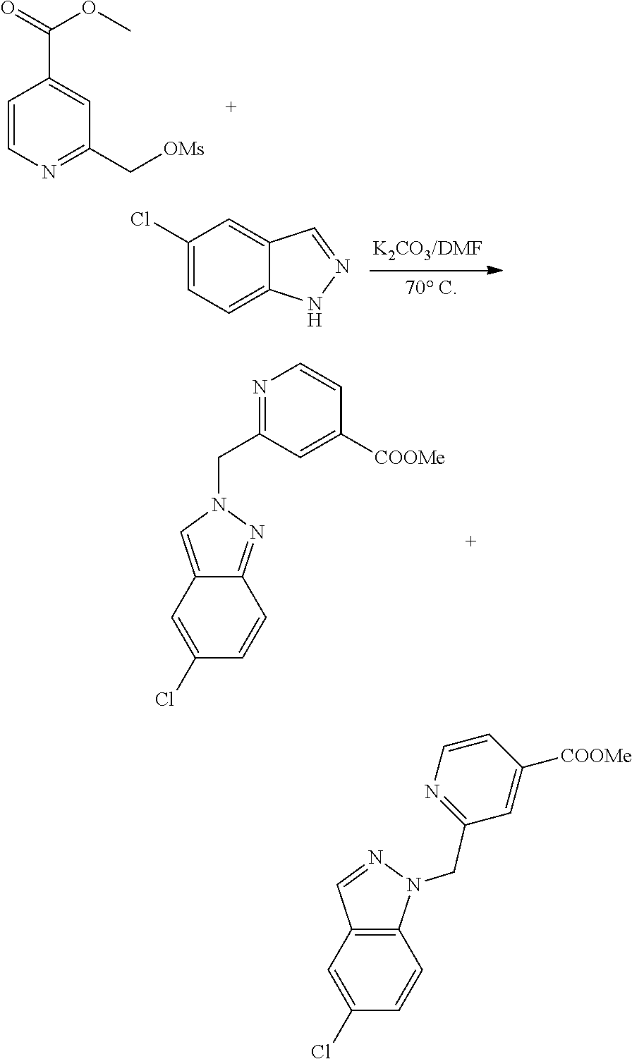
C1(Cl)=CC=C2C(=C1)C=NN2.C12=NN(CC3=NC=CC([COOMe])=C3)C=C1C=C(Cl)C=C2.C1=CN=C(C[OMs])C=C1C(=O)OC.C12=C(C=C(Cl)C=C1)C=NN2CC1=NC=CC([COOMe])=C1
